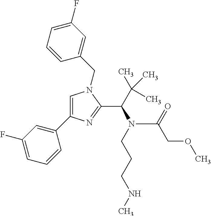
C1=C(C2=CC(F)=CC=C2)N=C(C(N(CCCNC)C(COC)=O)C(C)(C)C)N1CC1=CC(F)=CC=C1
